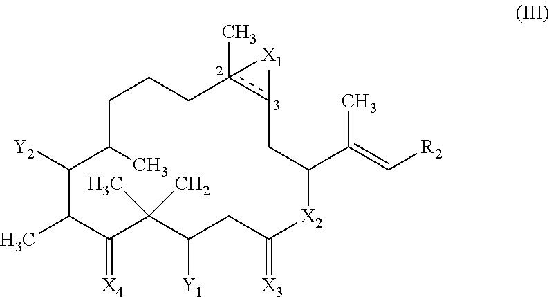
C1([Y2])C(C)C(=[X4])C(C)(C)C([Y1])CC(=[X3])[X2]C(C(=C[R2])C)Cc2c(C)(CCCC1C)[X1]2
